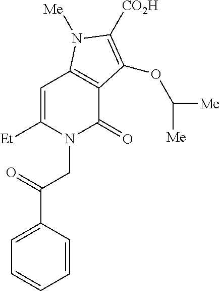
C1=C([Et])N(CC(C2=CC=CC=C2)=O)C(=O)C2=C1N([Me])C([CO2H])=C2OC([Me])[Me]
